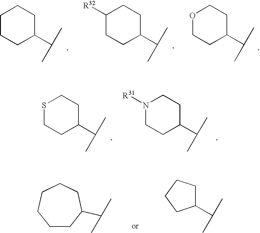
C1CCC(C(C)C)CC1.C1CC(C(C)C)CCC1[R32].O1CCC(C(C)C)CC1.S1CCC(C(C)C)CC1.C1CC(C(C)C)CCN1[R31].C1(C(C)C)CCCC1.C1CC(C(C)C)CCCC1
